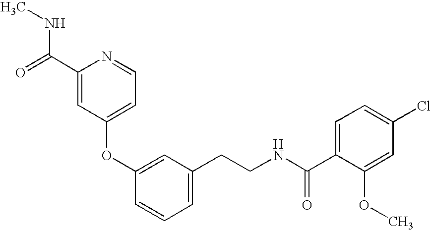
C1(OC2=CC(CCNC(=O)C3=CC=C(Cl)C=C3OC)=CC=C2)=CC=NC(C(NC)=O)=C1
